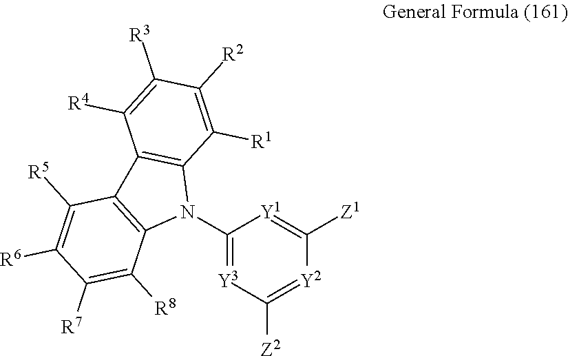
C1(N2C3=C(C4=C2C([R8])=C([R7])C([R6])=C4[R5])C([R4])=C([R3])C([R2])=C3[R1])=[Y3]C([Z2])=[Y2]C([Z1])=[Y1]1
